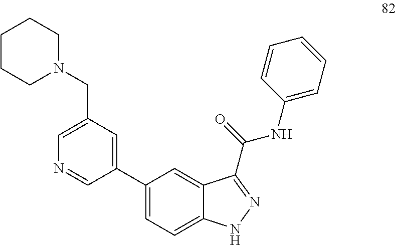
C1(C2=CC(CN3CCCCC3)=CN=C2)=CC=C2C(=C1)C(C(=O)NC1=CC=CC=C1)=NN2
